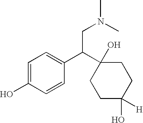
C1=C(O)C=CC(C(C2(O)CCC([H])(O)CC2)CN(C)C)=C1
